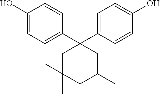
C1(O)=CC=C(C2(C3=CC=C(O)C=C3)CC(C)(C)CC(C)C2)C=C1
